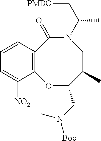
C1=CC2=C(C([NO2])=C1)OC(CN([Boc])C)C(C)CN(C(C[PMBO])C)C2=O
